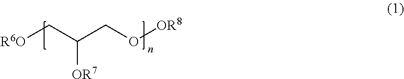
[R6O]CC(CO[OR8])[OR7]
